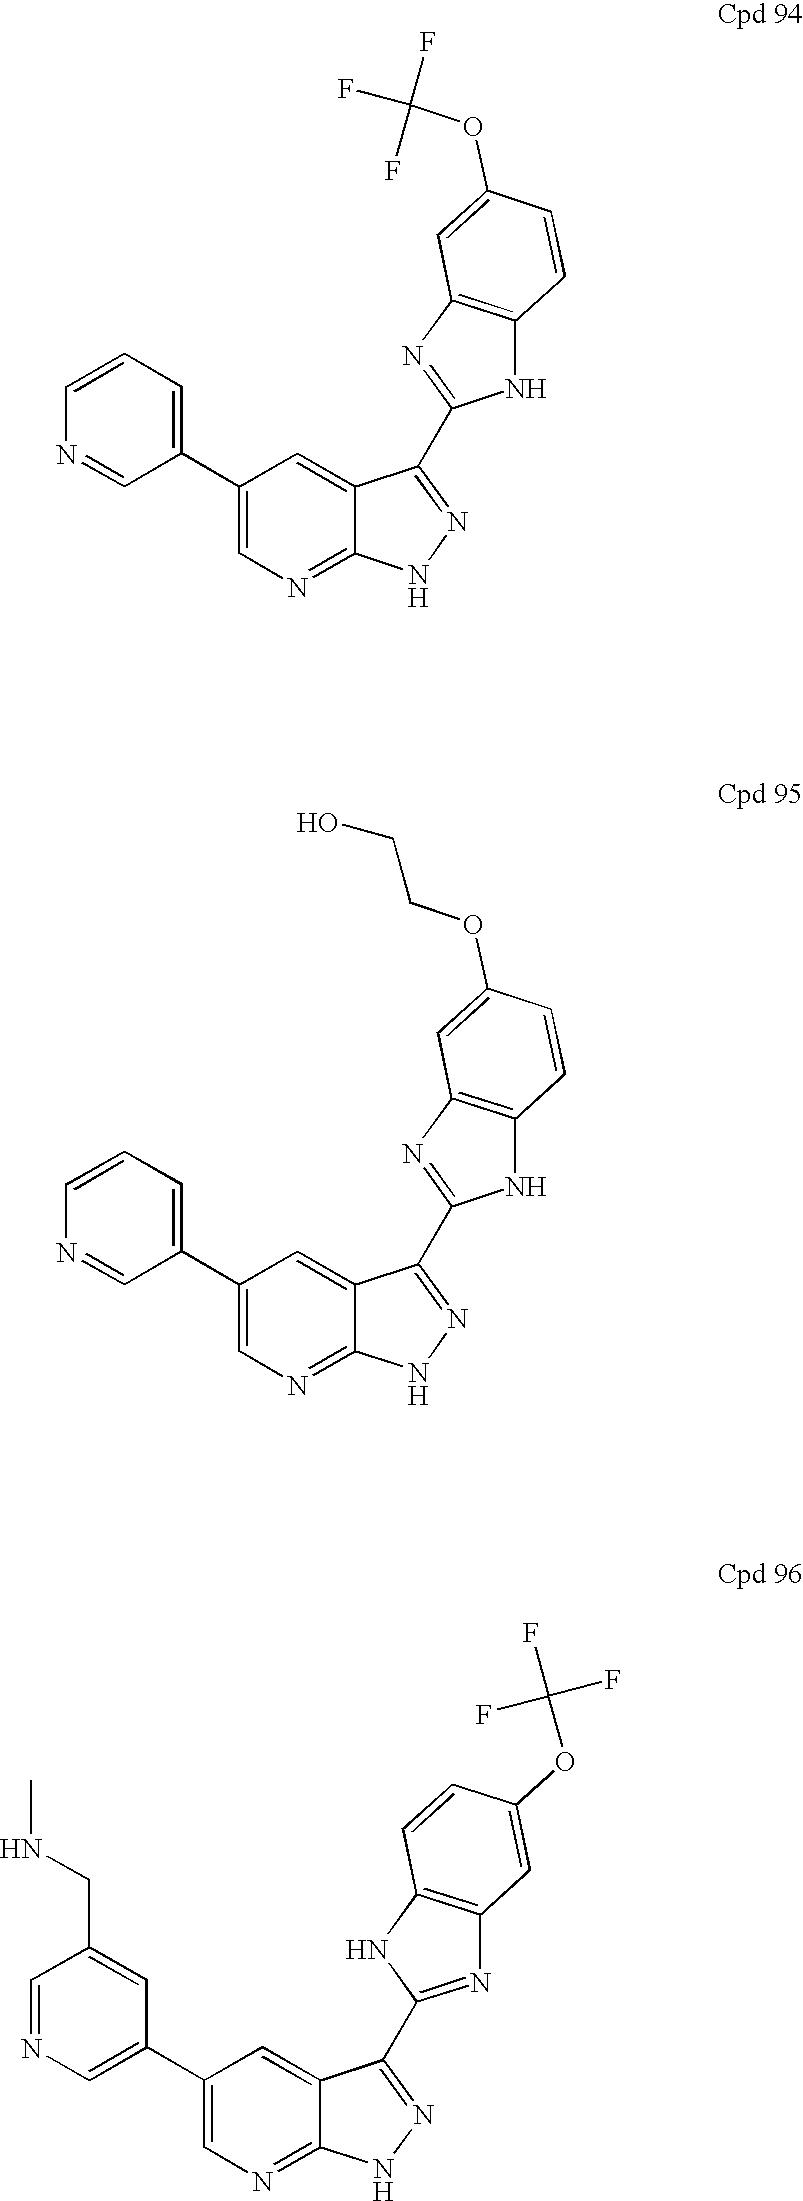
C1(C2=CC=CN=C2)=CN=C2C(=C1)C(C1=NC3=C(N1)C=CC(OC(F)(F)F)=C3)=NN2.C1(C2=CC=CN=C2)=CN=C2C(=C1)C(C1=NC3=C(N1)C=CC(OCCO)=C3)=NN2.C1(C2=CN=CC(CNC)=C2)=CN=C2C(=C1)C(C1=NC3=C(N1)C=CC(OC(F)(F)F)=C3)=NN2
